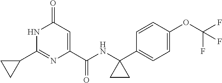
C1(=O)C=C(C(NC2(C3=CC=C(OC(F)(F)F)C=C3)CC2)=O)N=C(C2CC2)N1
